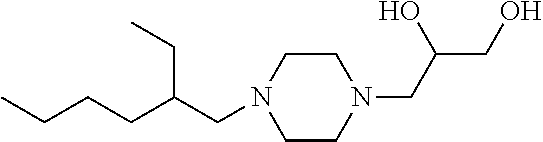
C1CN(CC(CO)O)CCN1CC(CCCC)CC
